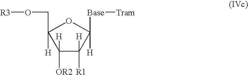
C1([H])([OR2])C([H])([R1])C([Base][Tram])([H])OC1(CO[R3])[H]
